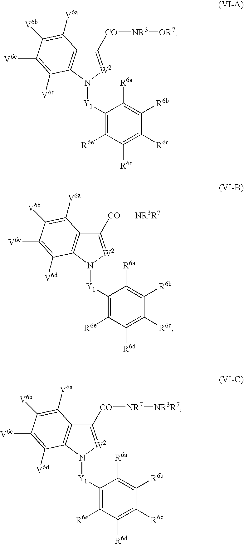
C1([CO][NR3][OR7])=[W2]N([Y1]C2=C([R6e])C([R6d])=C([R6c])C([R6b])=C2[R6a])C2=C1C([V6a])=C([V6b])C([V6c])=C2[V6d].C1([CO][NR3R7])=[W2]N([Y1]C2=C([R6e])C([R6d])=C([R6c])C([R6b])=C2[R6a])C2=C1C([V6a])=C([V6b])C([V6c])=C2[V6d].C1([CO][NR7][NR3R7])=[W2]N([Y1]C2=C([R6e])C([R6d])=C([R6c])C([R6b])=C2[R6a])C2=C1C([V6a])=C([V6b])C([V6c])=C2[V6d]
